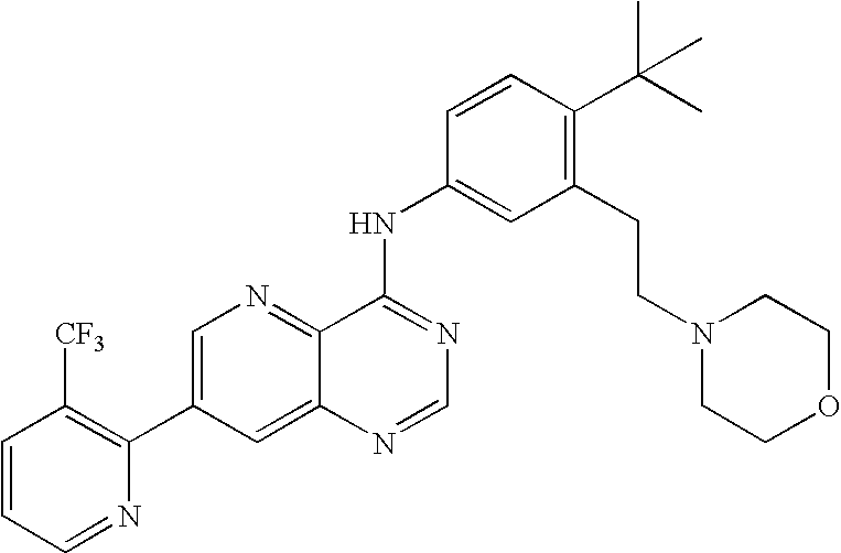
C1=CC=NC(C2=CN=C3C(=C2)N=CN=C3NC2=CC(CCN3CCOCC3)=C(C(C)(C)C)C=C2)=C1[CF3]
